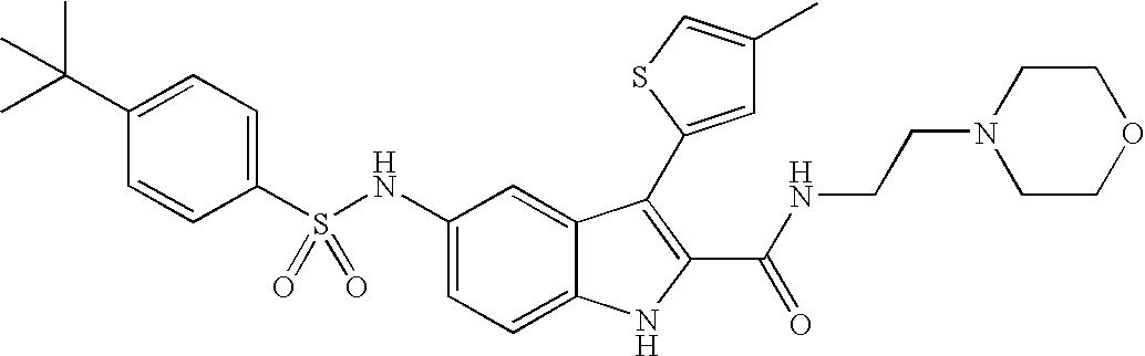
C1(C(C)(C)C)=CC=C(S(NC2=CC=C3C(=C2)C(C2=CC(C)=CS2)=C(C(NCCN2CCOCC2)=O)N3)(=O)=O)C=C1
